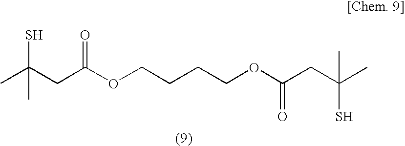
CC(CC(=O)OCCCCOC(CC(C)(S)C)=O)(S)C
